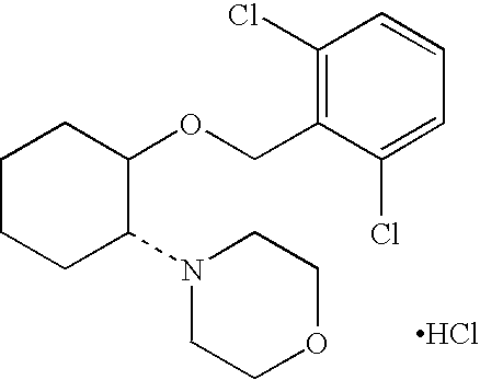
Cl.C1CCC(N2CCOCC2)C(OCC2=C(Cl)C=CC=C2Cl)C1
